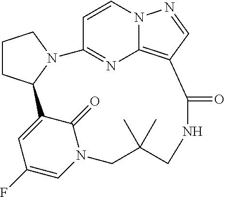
C1CC2N(C1)C1=NC3=C(C=NN3C=C1)C(=O)NCC(C)(C)CN1C=C(F)C=C2C1=O
